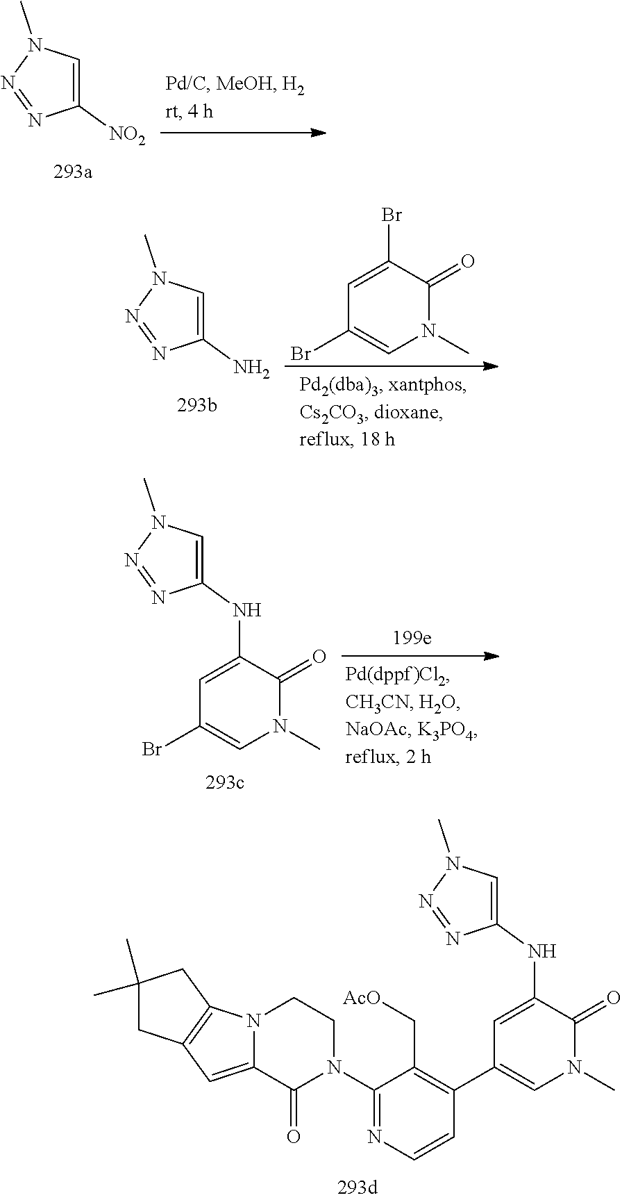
C1([NO2])=CN(C)N=N1.C1=C(Br)C(=O)N(C)C=C1Br.C1(N)=CN(C)N=N1.C1(NC2=CC(Br)=CN(C)C2=O)=CN(C)N=N1.C1(NC2=CC(C3=C(C[AcO])C(N4CCN5C(=CC6=C5CC(C)(C)C6)C4=O)=NC=C3)=CN(C)C2=O)=CN(C)N=N1
